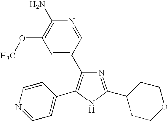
N1=C(C2CCOCC2)NC(C2=CC=NC=C2)=C1C1=CC(OC)=C(N)N=C1
